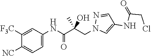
N1(CC(C(NC2=CC=C([NC])C([F3C])=C2)=O)(O)C)C=C(NC(CCl)=O)C=N1
